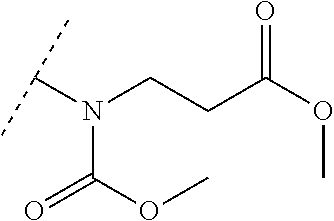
C(CC(OC)=O)N(C(C)C)C(OC)=O
